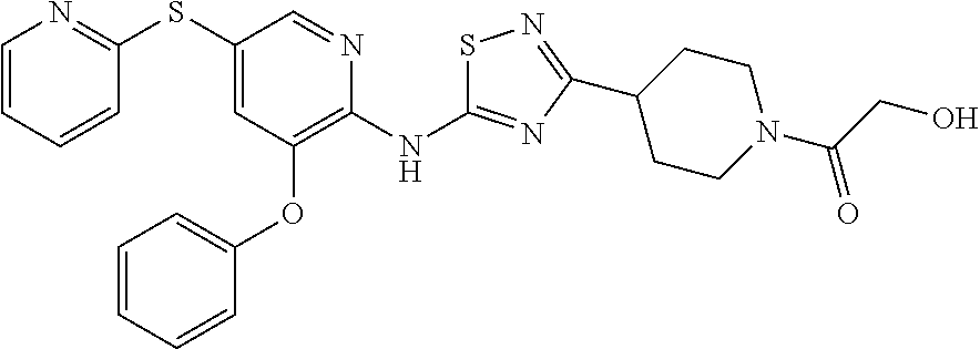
C1(SC2=NC=CC=C2)=CC(OC2=CC=CC=C2)=C(NC2=NC(C3CCN(C(=O)CO)CC3)=NS2)N=C1
